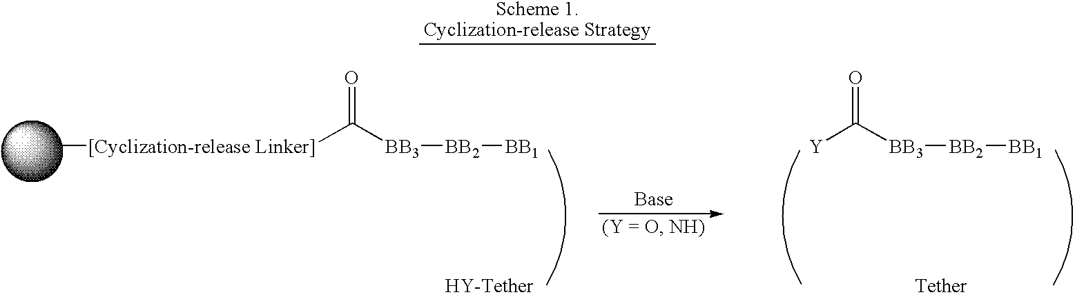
O=C([BB3][BB2][BB1])[[Cyclization-release Linker]]C.O=C([BB3][BB2][BB1])[Y]
